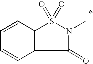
C1=CC2=C(C=C1)C(=O)N(C)S2(=O)=O
